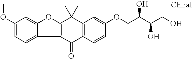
C1(OC)=CC=C2C(=C1)OC1=C2C(=O)C2=C(C1(C)C)C=C(OCC(C(O)CO)O)C=C2
